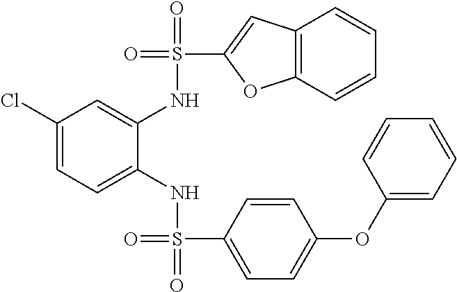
C1(Cl)=CC=C(NS(=O)(C2=CC=C(OC3=CC=CC=C3)C=C2)=O)C(NS(=O)(C2=CC3=C(O2)C=CC=C3)=O)=C1
